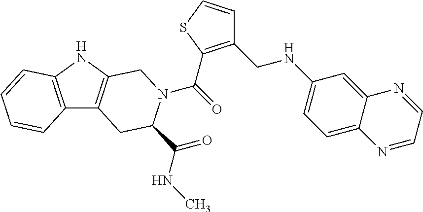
C(=O)(N1C(C(=O)NC)CC2=C(NC3=C2C=CC=C3)C1)C1=C(CNC2=CC=C3C(=C2)N=CC=N3)C=CS1
